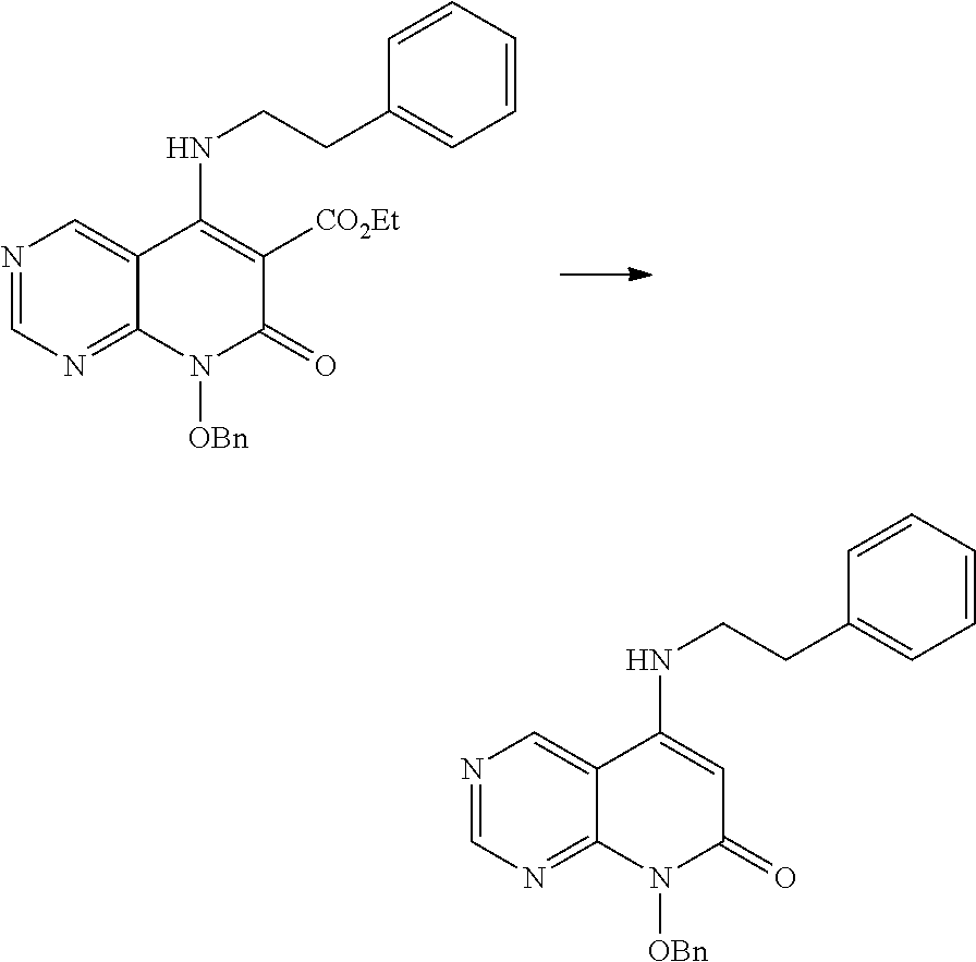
N1=CN=C2C(=C1)C(NCCC1=CC=CC=C1)=C([CO2Et])C(=O)N2[OBn].N1=CN=C2C(=C1)C(NCCC1=CC=CC=C1)=CC(=O)N2[OBn]
